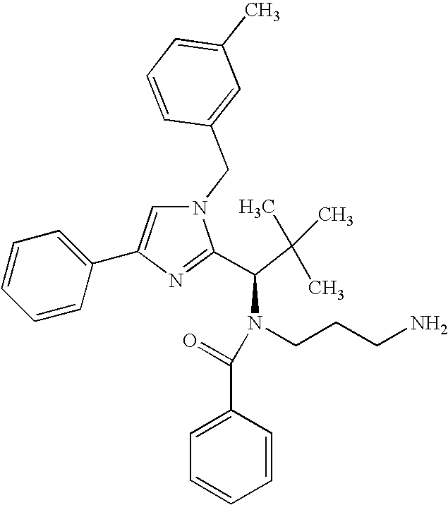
N1(CC2=CC(C)=CC=C2)C=C(C2=CC=CC=C2)N=C1C(C(C)(C)C)N(CCCN)C(C1=CC=CC=C1)=O
